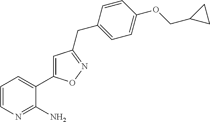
C1=CN=C(N)C(C2=CC(CC3=CC=C(OCC4CC4)C=C3)=NO2)=C1
